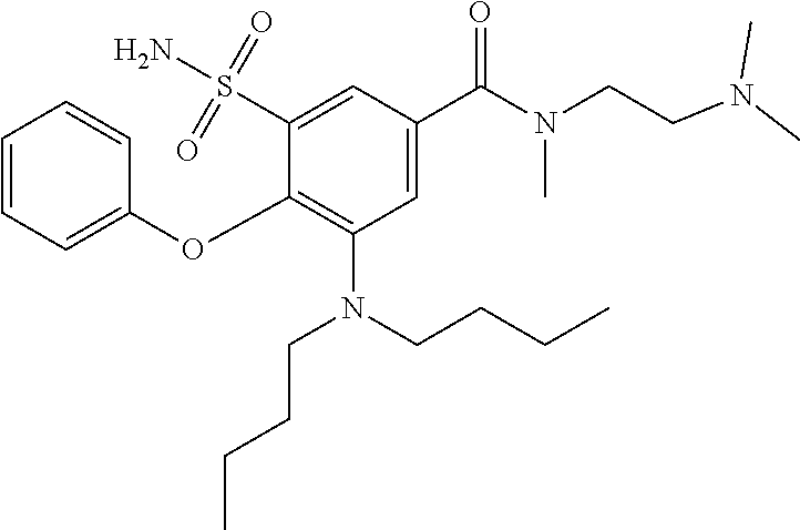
C1(OC2=CC=CC=C2)=C(N(CCCC)CCCC)C=C(C(N(C)CCN(C)C)=O)C=C1S(=O)(=O)N
